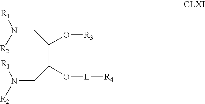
C(C(O[L][R4])CN([R1])[R2])(O[R3])CN([R2])[R1]
